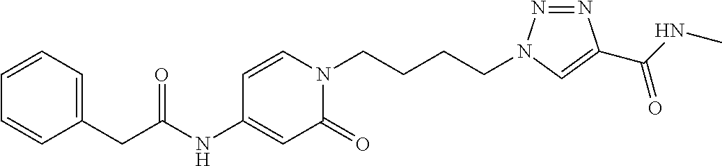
C1=CC=C(CC(NC2=CC(=O)N(CCCCN3N=NC(C(NC)=O)=C3)C=C2)=O)C=C1
